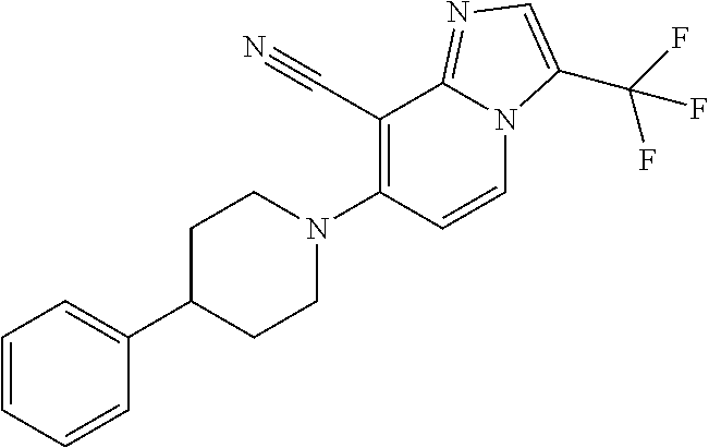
N1(C2=C(C#N)C3=NC=C(C(F)(F)F)N3C=C2)CCC(C2=CC=CC=C2)CC1
